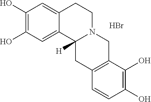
C1(O)=C(O)C=C2C(=C1)CCN1C2([H])CC2=C(C1)C(O)=C(O)C=C2.Br
